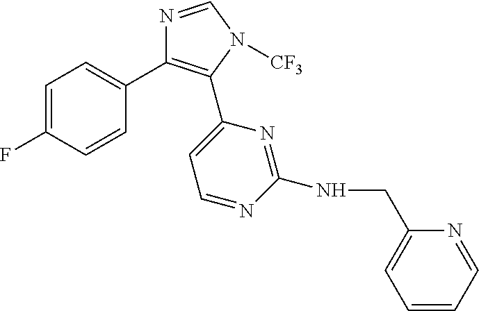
C1=C(F)C=CC(C2=C(C3=CC=NC(NCC4=CC=CC=N4)=N3)N([CF3])C=N2)=C1
